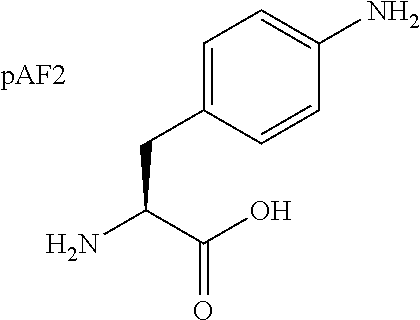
C1=C(CC(C(O)=O)N)C=CC(N)=C1
